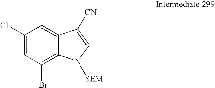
C1(Cl)=CC(Br)=C2C(=C1)C([CN])=CN2[SEM]
